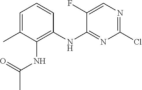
CC1=CC=CC(NC2=NC(Cl)=NC=C2F)=C1NC(C)=O
